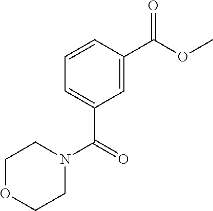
COC(C1=CC(C(=O)N2CCOCC2)=CC=C1)=O
